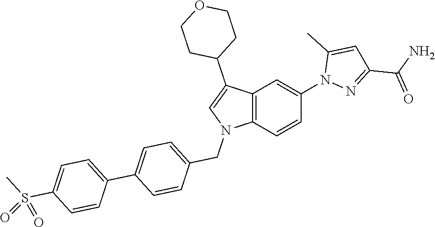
C12=C(C=CC(N3N=C(C(N)=O)C=C3C)=C1)N(CC1=CC=C(C3=CC=C(S(C)(=O)=O)C=C3)C=C1)C=C2C1CCOCC1
